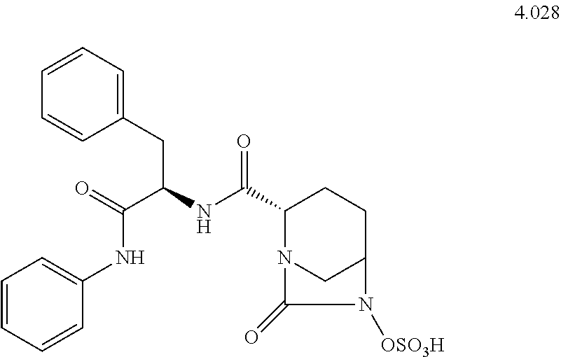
C(NC(C1N2CC(CC1)N([OSO3H])C2=O)=O)(C(=O)NC1=CC=CC=C1)CC1=CC=CC=C1
